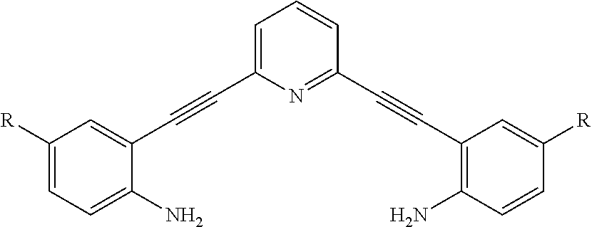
C1([R])=CC=C(N)C(C#CC2=CC=CC(C#CC3=C(N)C=CC([R])=C3)=N2)=C1
